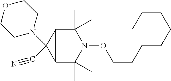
C12C(C)(C)N(OCCCCCCCC)C(C)(C)C1C2(C#N)N1CCOCC1
